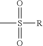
CS(=O)([R])=O
